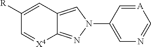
C1([R])=CC2=CN(C3=CN=C[A]=C3)N=C2[X4]=C1
